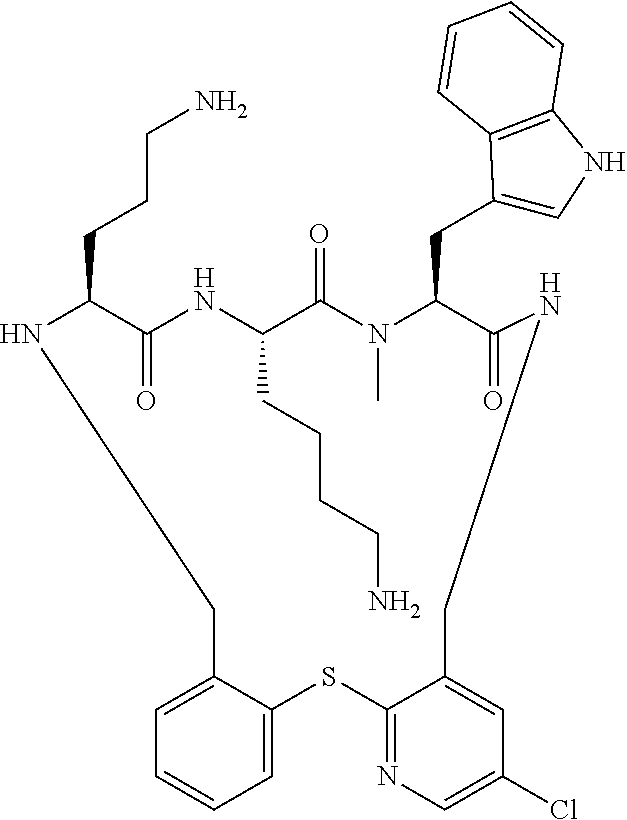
C1=C2C(=CC=C1)SC1=NC=C(Cl)C=C1CNC(=O)C(CC1=CNC3=C1C=CC=C3)N(C)C(=O)C(CCCCN)NC(=O)C(CCCN)NC2
